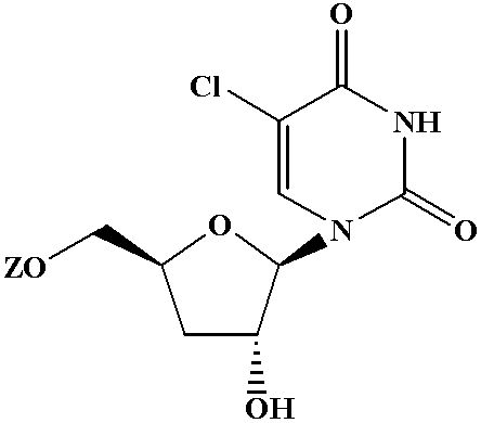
C1(Cl)=CN(C2C(O)CC(C[ZO])O2)C(=O)NC1=O
